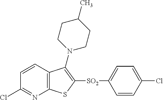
C1=CC2=C(N=C1Cl)SC([SO2]C1=CC=C(Cl)C=C1)=C2N1CCC(C)CC1
